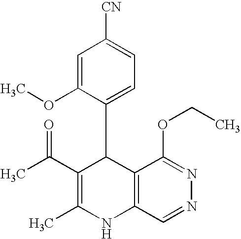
C1(C(C)=O)=C(C)NC2=C(C1C1=CC=C([CN])C=C1OC)C(OCC)=NN=C2
